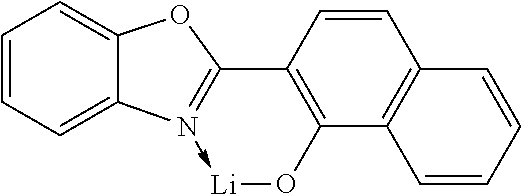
C1=CC=C2C(=C1)OC1=N2->[Li]OC2=C1C=CC1=C2C=CC=C1
